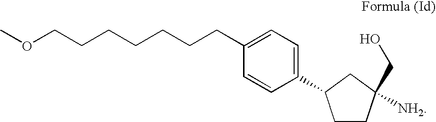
COCCCCCCCC1=CC=C(C2CCC([NH2])(CO)C2)C=C1
